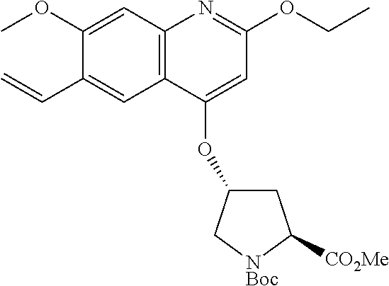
C1(OC)=CC2=C(C=C1C=C)C(OC1CC([CO2Me])[NBoc]C1)=CC(OCC)=N2
